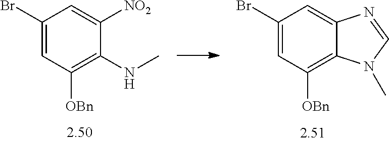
C1(Br)=CC([OBn])=C(NC)C([NO2])=C1.C1(Br)=CC([OBn])=C2C(=C1)N=CN2C
